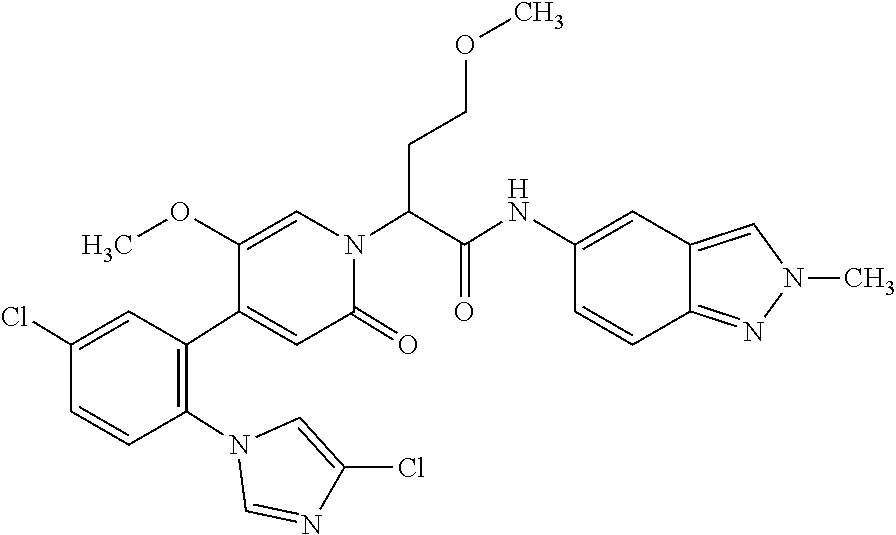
C1(Cl)=CC(C2=CC(=O)N(C(C(NC3=CC4=CN(C)N=C4C=C3)=O)CCOC)C=C2OC)=C(N2C=NC(Cl)=C2)C=C1
